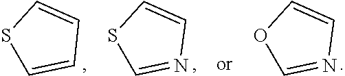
C1=CSC=C1.C1=CSC=N1.C1=COC=N1
